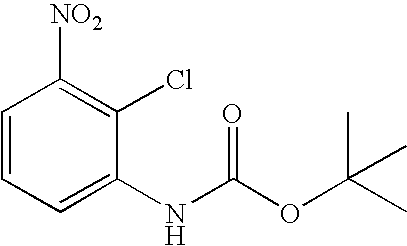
C1=CC=C(NC(OC(C)(C)C)=O)C(Cl)=C1[NO2]
